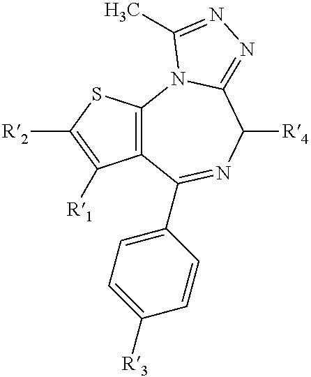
C12=C(SC([R2])=C1[R1])N1C(=NN=C1C)C([R4])N=C2C1=CC=C([R3])C=C1
